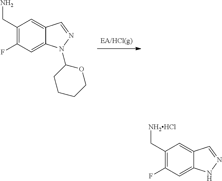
C1(CN)=C(F)C=C2C(=C1)C=NN2C1CCCCO1.C1(C[NH2HCl])=C(F)C=C2C(=C1)C=NN2
